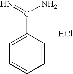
C1=C(C(=N)N)C=CC=C1.Cl
